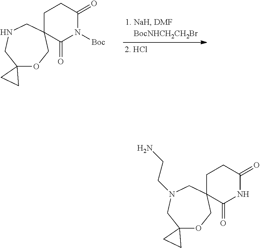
C12(OCC3(CNC1)CCC(=O)N([Boc])C3=O)CC2.C12(OCC3(CN(CCN)C1)CCC(=O)NC3=O)CC2
